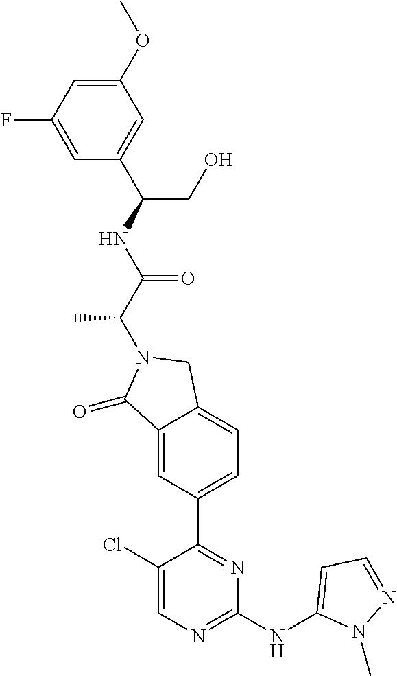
C1(=O)C2=CC(C3=NC(NC4=CC=NN4C)=NC=C3Cl)=CC=C2CN1C(C(NC(CO)C1=CC(OC)=CC(F)=C1)=O)C
